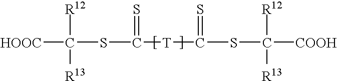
S(C([COOH])([R12])[R13])C([T]C(SC([COOH])([R12])[R13])=S)=S
